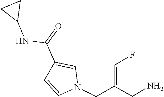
N1(CC(CN)=CF)C=CC(C(=O)NC2CC2)=C1
